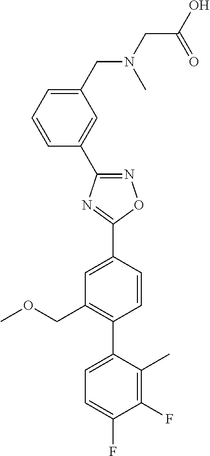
C1(CN(CC(=O)O)C)=CC=CC(C2=NOC(C3=CC(COC)=C(C4=CC=C(F)C(F)=C4C)C=C3)=N2)=C1
